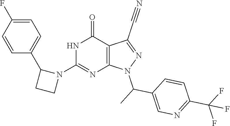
N1(C2=NC3=C(C(=O)N2)C(C#N)=NN3C(C)C2=CN=C(C(F)(F)F)C=C2)C(C2=CC=C(F)C=C2)CC1
